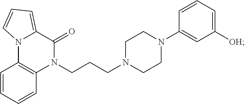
C1=CC=C([OH])C=C1N1CCN(CCCN2C(=O)C3=CC=CN3C3=C2C=CC=C3)CC1
